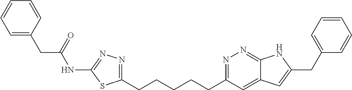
C(CCCC1=NN=C(NC(CC2=CC=CC=C2)=O)S1)CC1=NN=C2C(=C1)C=C(CC1=CC=CC=C1)N2
